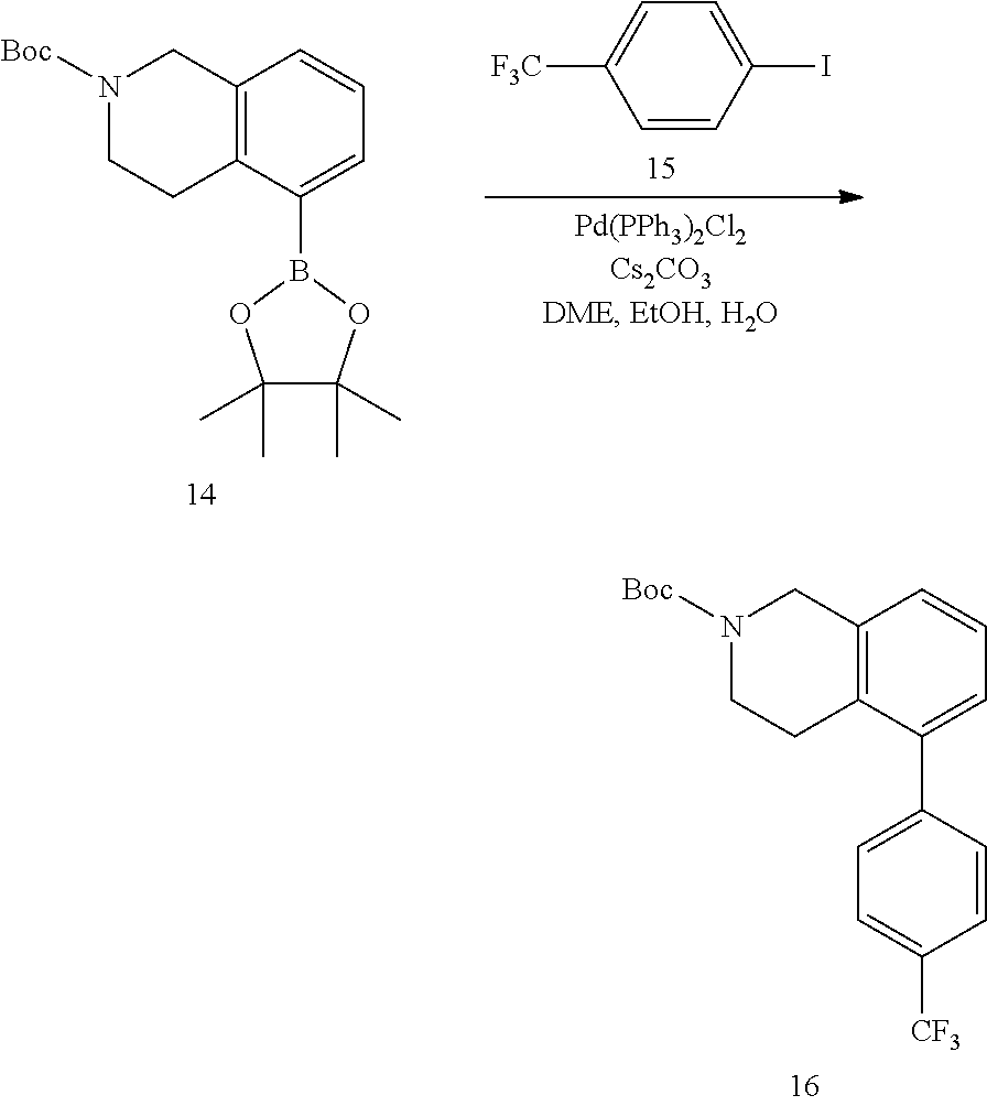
C12=C(C(C3=CC=C([CF3])C=C3)=CC=C1)CCN([Boc])C2.C12=C(C(B3OC(C)(C)C(C)(C)O3)=CC=C1)CCN([Boc])C2.C1(I)=CC=C([F3C])C=C1
